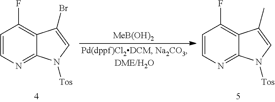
[MeB(OH)2].C1=CN=C2C(=C1F)C(Br)=CN2[Tos].C1=CN=C2C(=C1F)C(C)=CN2[Tos]
